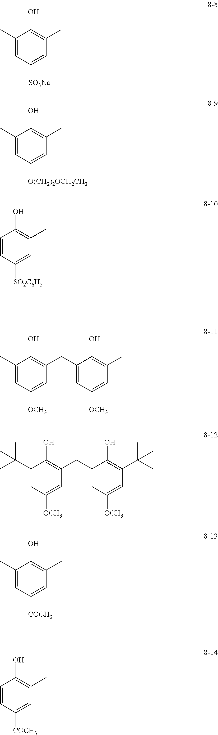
C1(O)=C(C)C=C([SO3Na])C=C1C.C1(O)=C(C)C=C([O(CH2)2OCH2CH3])C=C1C.C1(O)=C(C)C=C([SO2C6H5])C=C1.C1(O)=C(C)C=C([COCH3])C=C1C.C1(O)=C(C)C=C([COCH3])C=C1.C1(O)=C(CC2=CC([OCH3])=CC(C)=C2O)C=C([OCH3])C=C1C.C1(O)=C(CC2=CC([OCH3])=CC(C(C)(C)C)=C2O)C=C([OCH3])C=C1C(C)(C)C
